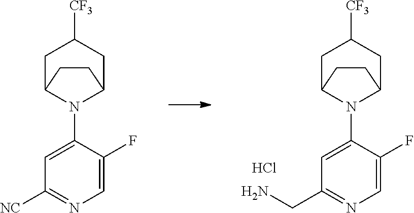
C1C2N(C3=CC(CN)=NC=C3F)C(CC1[CF3])CC2.C1C2N(C3=CC([NC])=NC=C3F)C(CC1[CF3])CC2.Cl
